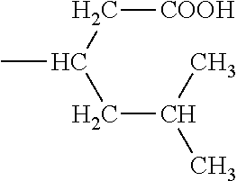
CC(CC(C)C)C[COOH]
